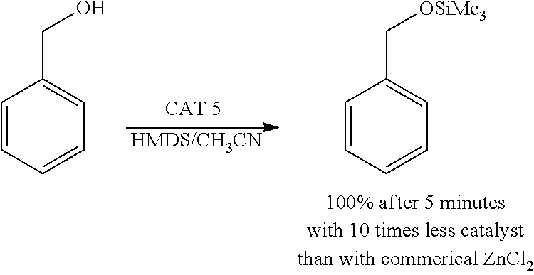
[HMDS/CH3CN].C1=CC=CC=C1C[OSiMe3].C1=CC=CC=C1CO
